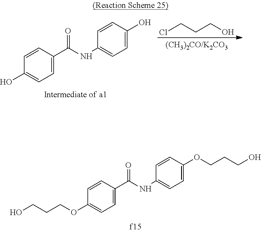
C1=CC(C(=O)NC2=CC=C(OCCCO)C=C2)=CC=C1OCCCO.C1=CC(C(NC2=CC=C(O)C=C2)=O)=CC=C1O.ClCCCO
